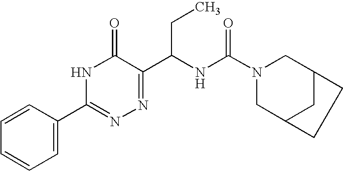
N1C(=O)C(C(NC(N2CC3CC(C2)CC3)=O)CC)=NN=C1C1=CC=CC=C1
